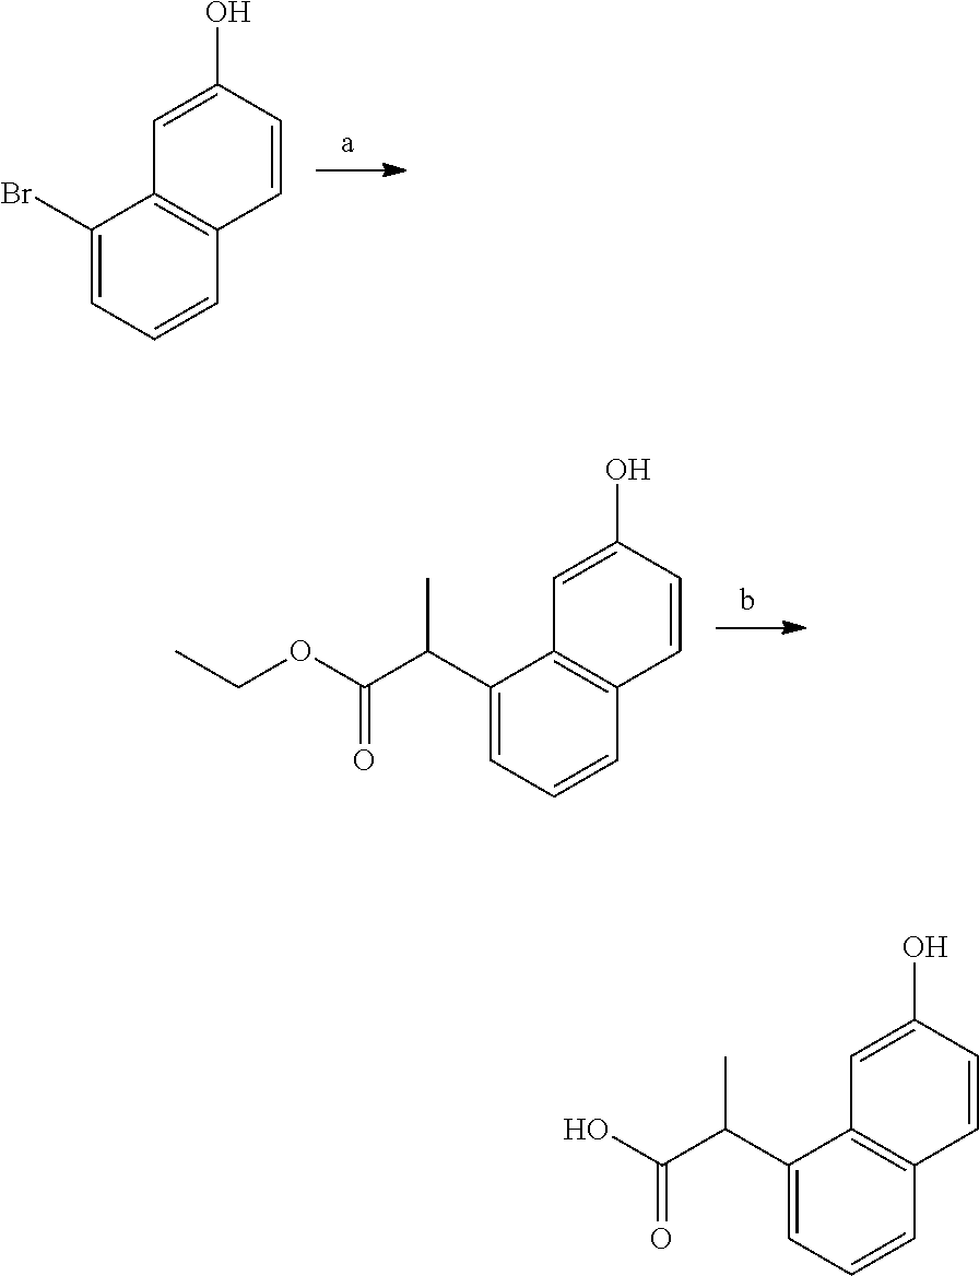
C1(Br)=CC=CC2=C1C=C(O)C=C2.C1(C(C(OCC)=O)C)=CC=CC2=C1C=C(O)C=C2.C1(C(C(O)=O)C)=CC=CC2=C1C=C(O)C=C2
